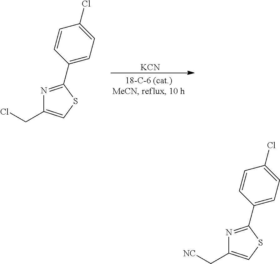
C1(C2=NC(CCl)=CS2)=CC=C(Cl)C=C1.[KCN].C1(C2=NC(C[NC])=CS2)=CC=C(Cl)C=C1
